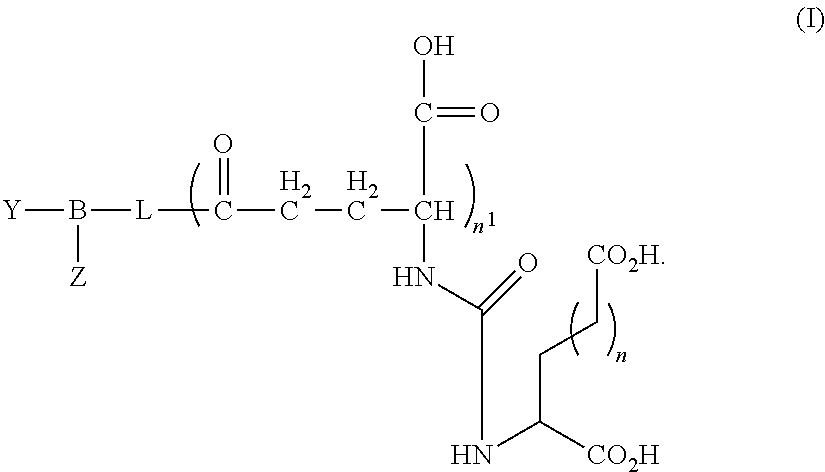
[Y]B([Z])[L]C(=O)CCC(C(=O)O)NC(=O)NC([CO2H])CC[CO2H]
